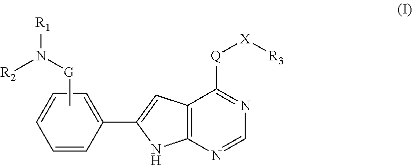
C1=CC(C2=CC3=C(N2)N=CN=C3[Q][X][R3])=CC=C1.C[G]N([R1])[R2]
